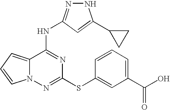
C12=CC=CN1N=C(SC1=CC(C(O)=O)=CC=C1)N=C2NC1=NNC(C2CC2)=C1
